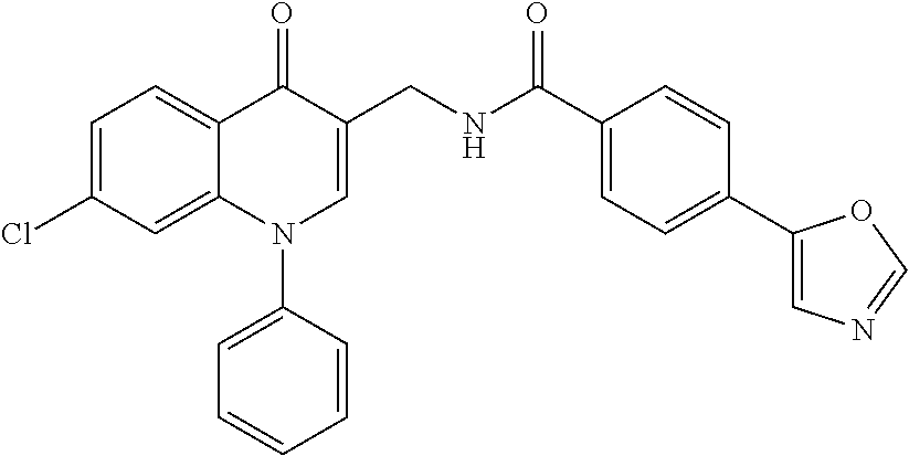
C1=C(Cl)C=C2C(=C1)C(=O)C(CNC(C1=CC=C(C3=CN=CO3)C=C1)=O)=CN2C1=CC=CC=C1
